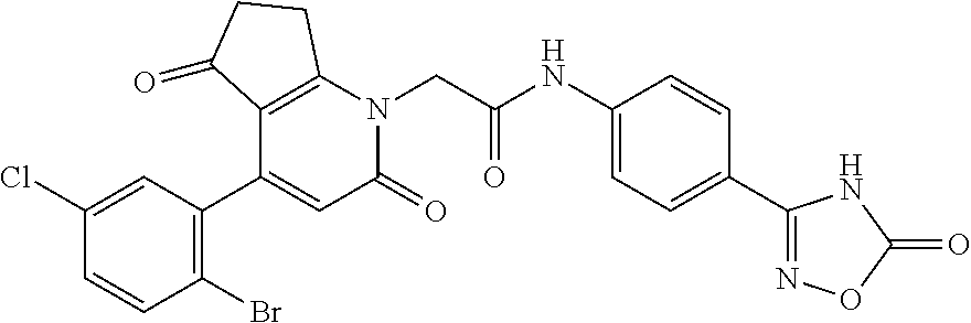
C12=C(N(CC(NC3=CC=C(C4=NOC(=O)N4)C=C3)=O)C(=O)C=C1C1=C(Br)C=CC(Cl)=C1)CCC2=O
